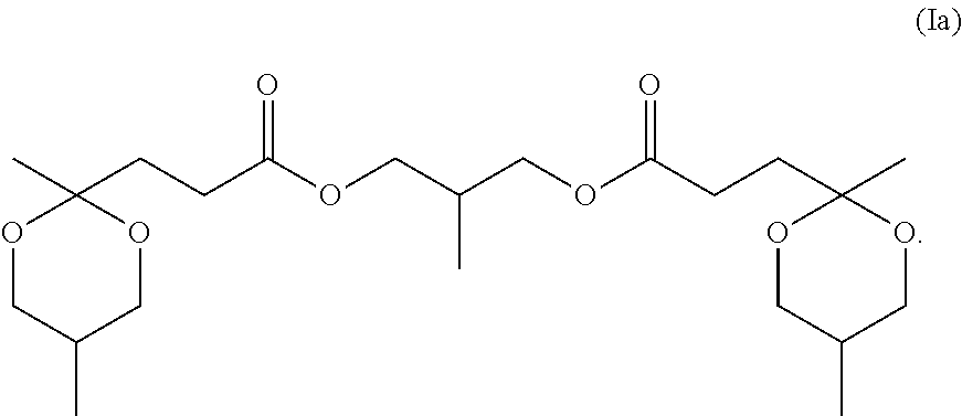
C1(CCC(OCC(C)COC(CCC2(C)OCC(C)CO2)=O)=O)(C)OCC(C)CO1
